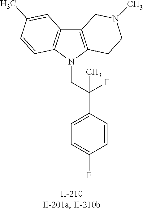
C12=C(N(CC(C3=CC=C(F)C=C3)(F)C)C3=C1C=C(C)C=C3)CCN(C)C2
